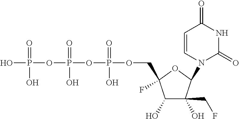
OP(OP(OP(OCC1(F)C(O)C(O)(CF)C(N2C(=O)NC(=O)C=C2)O1)(=O)O)(=O)O)(=O)O
